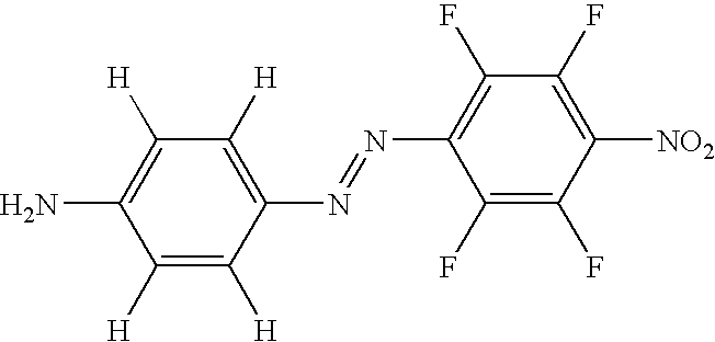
C1([H])=C([H])C(N=NC2=C(F)C(F)=C([NO2])C(F)=C2F)=C([H])C([H])=C1N
